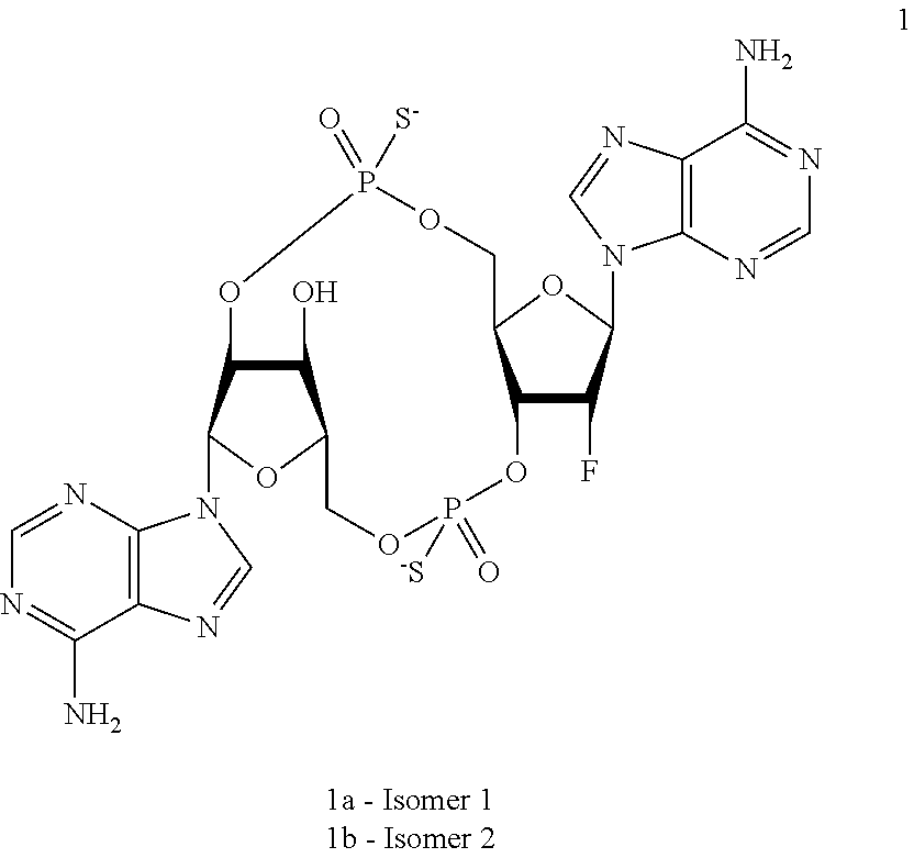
C12=C(N=CN=C1N)N(C1C3C(O)C(O1)COP([-S])(=O)OC1C(OC(N4C5=C(C(N)=NC=N5)N=C4)C1F)COP(=O)([S-])O3)C=N2
